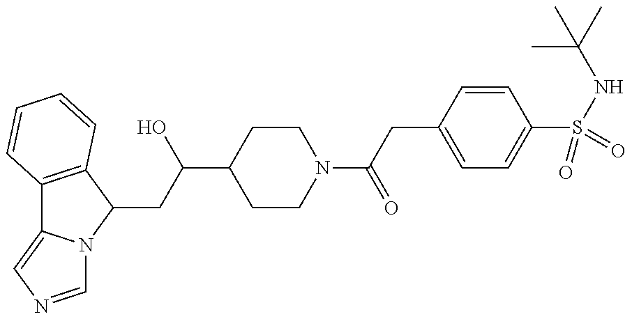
C12=C(C(CC(O)C3CCN(C(=O)CC4=CC=C(S(=O)(NC(C)(C)C)=O)C=C4)CC3)N3C1=CN=C3)C=CC=C2
